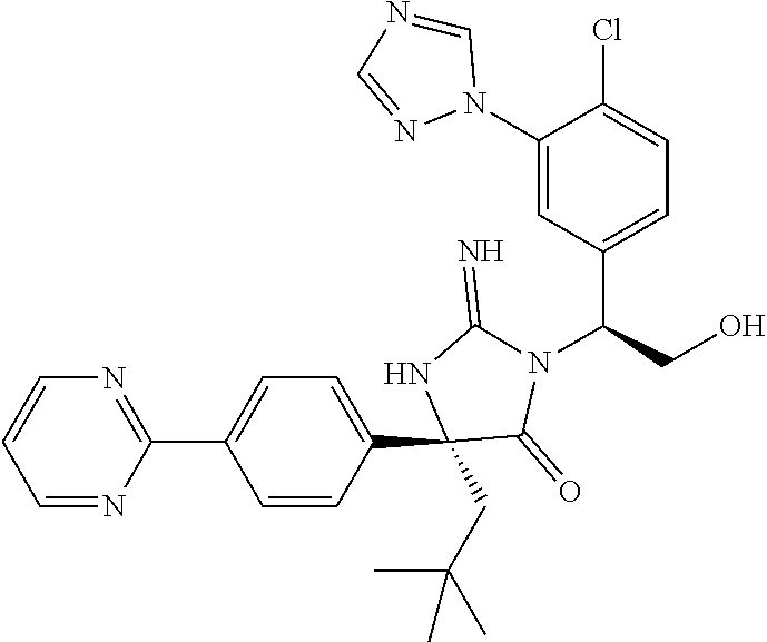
C1(C2(CC(C)(C)C)C(=O)N(C(C3=CC=C(Cl)C(N4C=NC=N4)=C3)CO)C(=N)N2)=CC=C(C2=NC=CC=N2)C=C1
